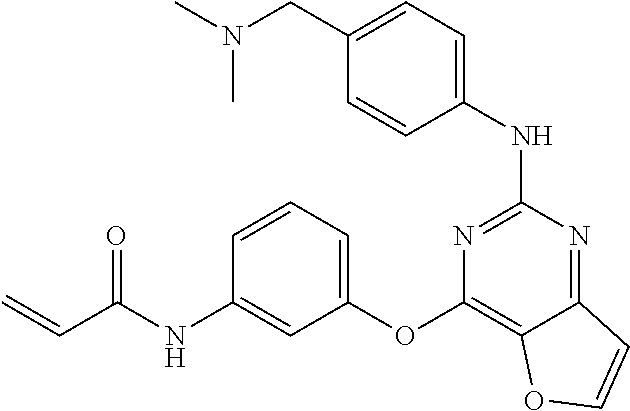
C1=CC(NC2=NC(OC3=CC=CC(NC(C=C)=O)=C3)=C3C(=N2)C=CO3)=CC=C1CN(C)C
